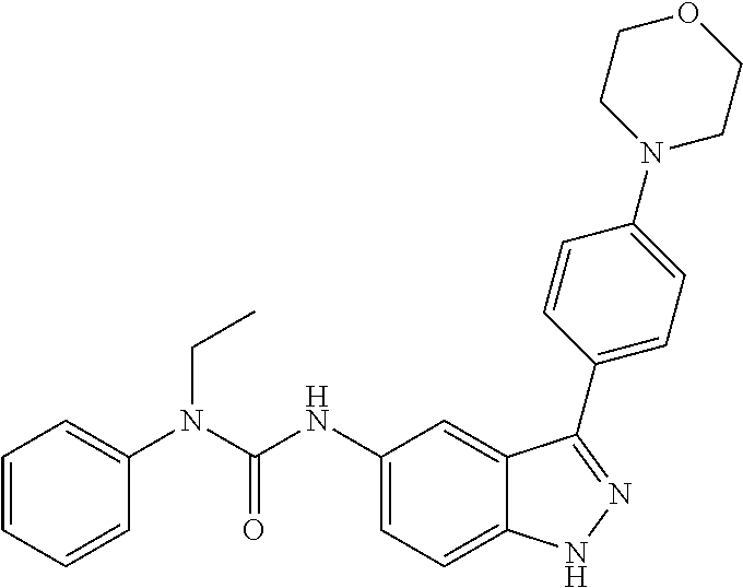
C1(N(C(NC2=CC=C3C(=C2)C(C2=CC=C(N4CCOCC4)C=C2)=NN3)=O)CC)=CC=CC=C1
